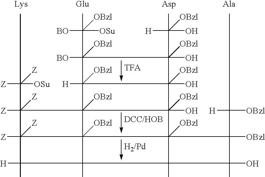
C12([Z])([Z])C(C)([H])C3(C)C14([OBzl])C1([OBzl])(C2(C(C)([Z])([OSu])[Z])([Z])[Z])C2([H])([OBzl])C(O)([OBzl])(C1([OBzl])(O)C41([OBzl])C3(C)C(C)(O)C1(C(C)([OBzl])[H])[OBzl])C(C(C)(O)([H])[OBzl])(O)([OBzl])C2(C(C)([OSu])([BO])[OBzl])([BO])[OBzl]
